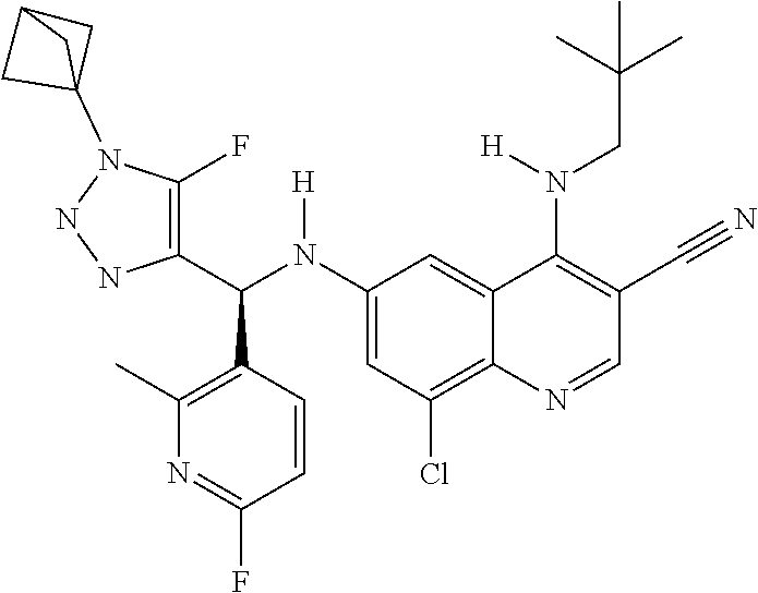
C1(N(C(C2=C(F)N(C34CC(C3)C4)NN2)C2=C(C)N=C(F)C=C2)[H])=CC(Cl)=C2C(=C1)C(N(CC(C)(C)C)[H])=C(C#N)C=N2
